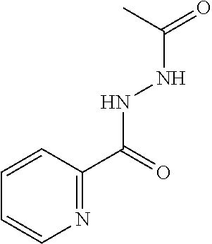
N1=C(C(NNC(=O)C)=O)C=CC=C1
